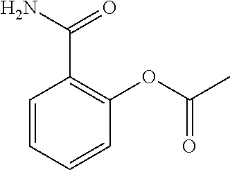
C1=CC=CC(OC(C)=O)=C1C(N)=O
